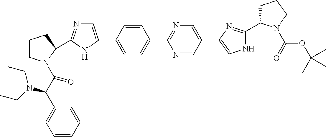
C1(C2=CN=C(C3N(C(C(C4=CC=CC=C4)N(CC)CC)=O)CCC3)N2)=CC=C(C2=NC=C(C3=CNC(C4CCCN4C(=O)OC(C)(C)C)=N3)C=N2)C=C1
